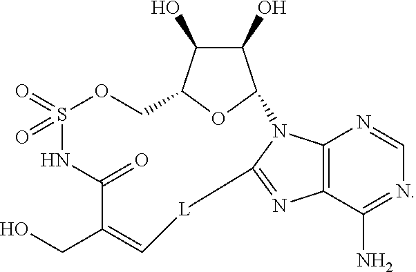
C12=C(C(N)=NC=N1)N=C1N2C2C(O)C(O)C(O2)COS(=O)(=O)NC(=O)C(CO)=C[L]1
